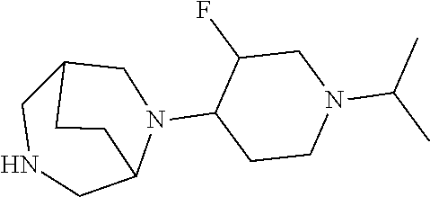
C12CNCC(N(C3CCN(C(C)C)CC3F)C1)CC2
